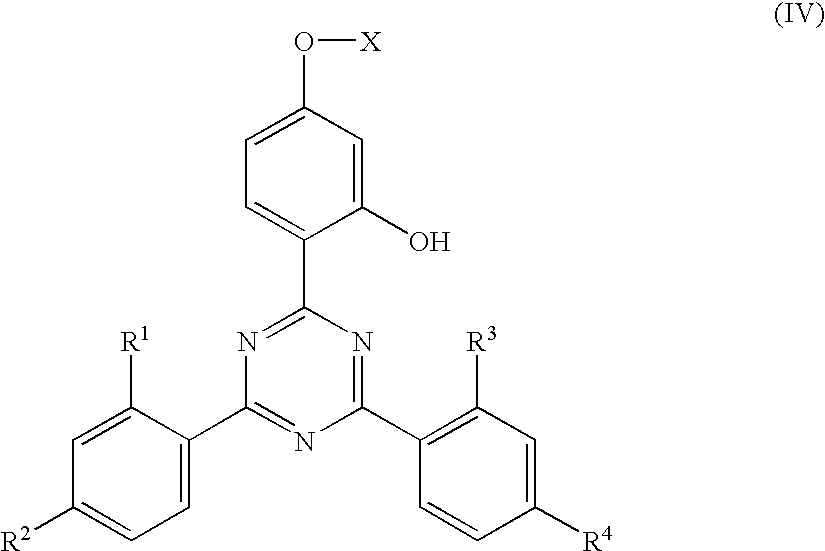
C1(C2=NC(C3=CC=C([R2])C=C3[R1])=NC(C3=C([R3])C=C([R4])C=C3)=N2)=CC=C(O[X])C=C1O
